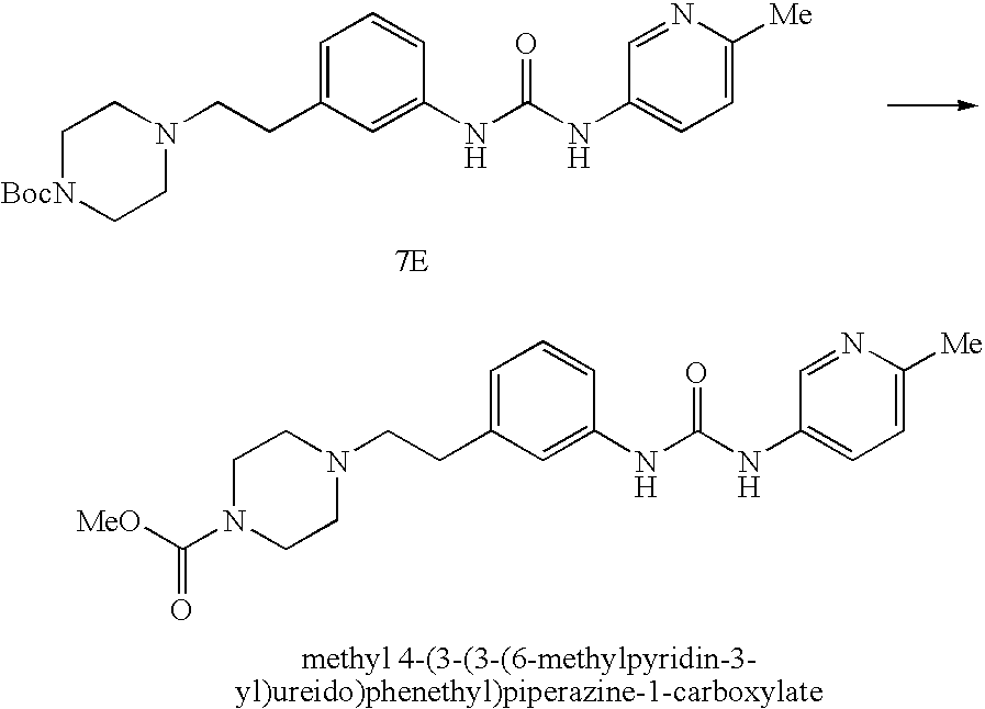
C(C1=CC=CC(NC(=O)NC2=CC=C([Me])N=C2)=C1)CN1CC[BocN]CC1.[7E].N1(CCC2=CC=CC(NC(=O)NC3=CC=C([Me])N=C3)=C2)CCN(C([MeO])=O)CC1
